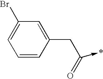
C1=CC(CC(=O)->*)=CC(Br)=C1
